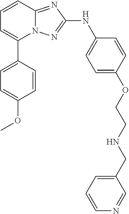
N12C(=NC(NC3=CC=C(OCCNCC4=CC=CN=C4)C=C3)=N1)C=CC=C2C1=CC=C(OC)C=C1
